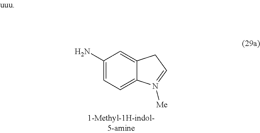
C12=CC=C(N)C=C1CC=N2[Me]
